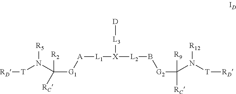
[RD][T]N(C([G1][A][L1][X]([L2]B[G2]C(N([T][RD])[R12])([R9])[RC])[L3][D])([RC])[R2])[R5]
